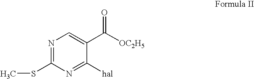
N1=C(SC)N=C([hal])C(C([OC2H5])=O)=C1
